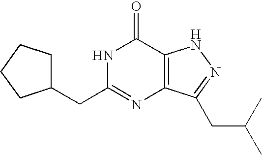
C1(CC2=NC3=C(C(=O)N2)NN=C3CC(C)C)CCCC1
